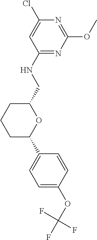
C1CCC(C2=CC=C(OC(F)(F)F)C=C2)OC1CNC1=NC(OC)=NC(Cl)=C1
